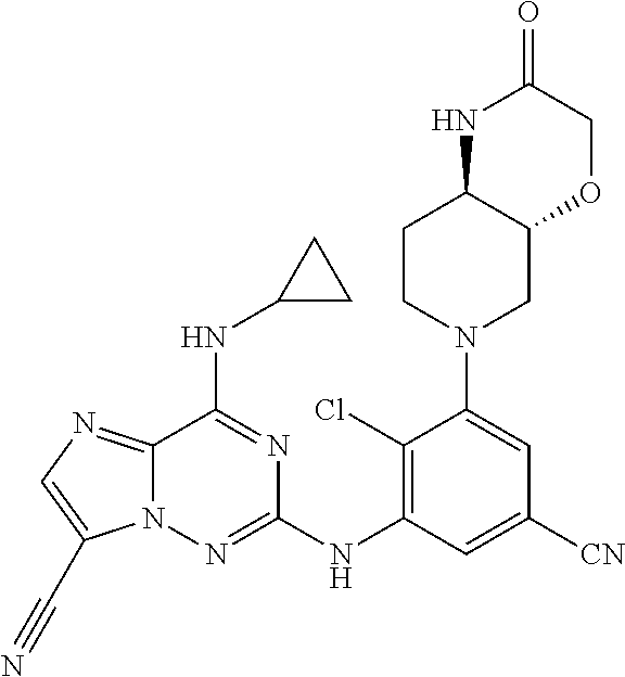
C12=NC=C(C#N)N1N=C(NC1=C(Cl)C(N3CC4C(CC3)NC(=O)CO4)=CC([CN])=C1)N=C2NC1CC1
